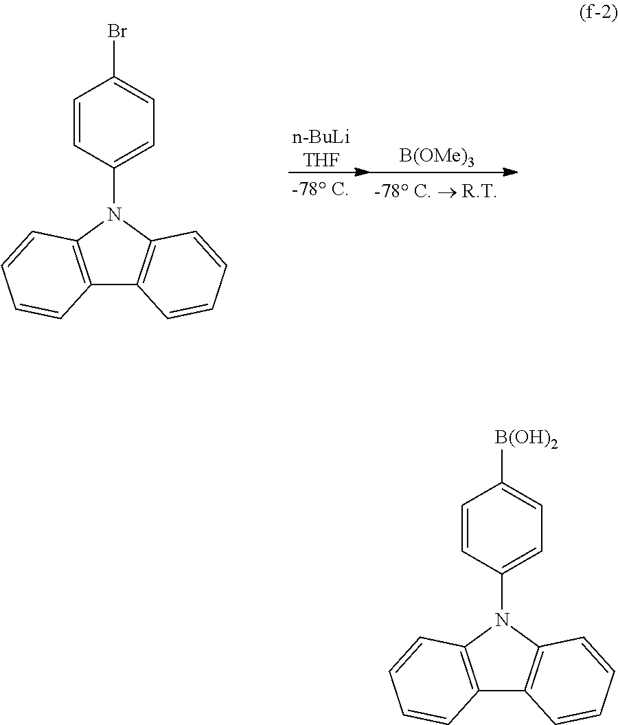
[n-BuLiTHF].[B(OMe)3].C12=C(N(C3=CC=C(Br)C=C3)C3=C1C=CC=C3)C=CC=C2.C12=C(N(C3=CC=C([B(OH)2])C=C3)C3=C1C=CC=C3)C=CC=C2
